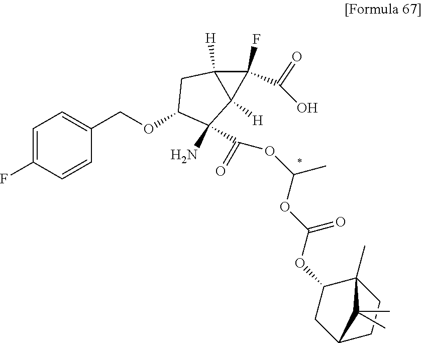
C1=C(F)C=CC(COC2C(N)(C(OC(C)OC(OC3CC4CCC3(C)C4(C)C)=O)=O)C3([H])C([H])(C2)C3(F)C(O)=O)=C1
